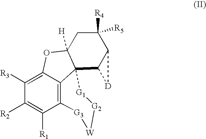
C1([R2])=C([R1])C2=C3C(=C1[R3])OC1([H])CC([R4])([R5])C4C(C13[G1][G2][W][G3]2)[D]4
